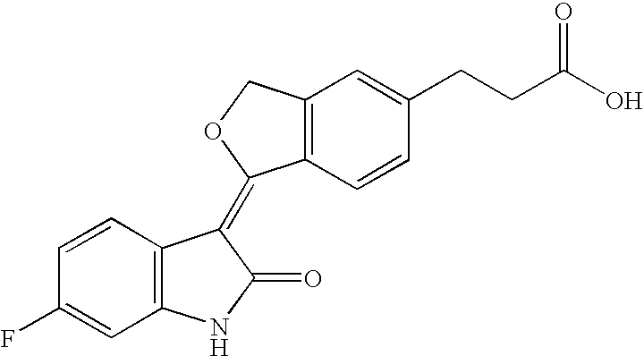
C1=CC(F)=CC2=C1C(=C1C3=C(C=C(CCC(O)=O)C=C3)CO1)C(=O)N2
